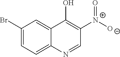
C1=C2C(=CC(Br)=C1)C(O)=C([N+]([O-])=O)C=N2
